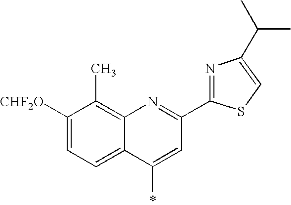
C1([CHF2O])=CC=C2C(=C1C)N=C(C1=NC(C(C)C)=CS1)C=C2*
